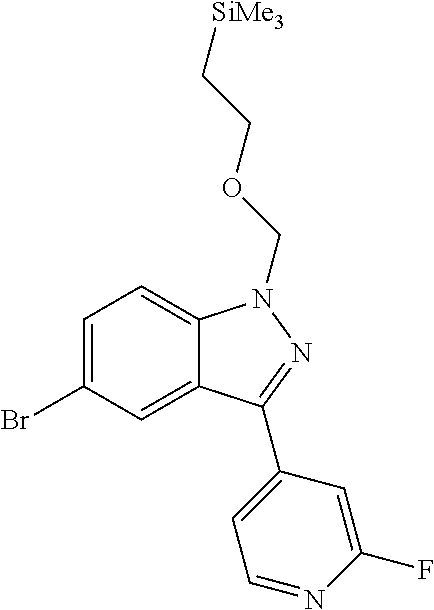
C1=C(Br)C=C2C(=C1)N(COCC[SiMe3])N=C2C1=CC=NC(F)=C1
